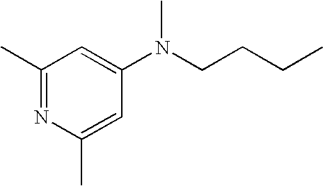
C1(C)=NC(C)=CC(N(CCCC)C)=C1
